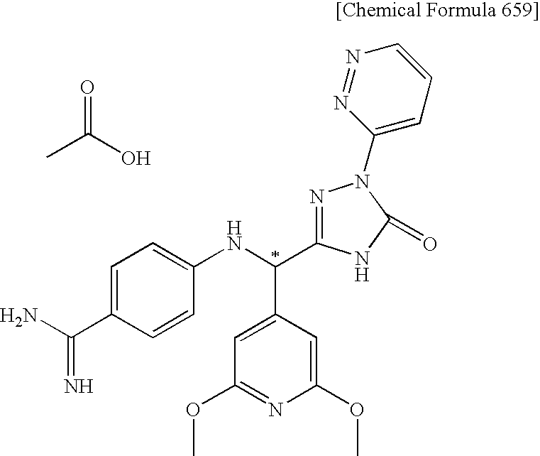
C1=C(C(N)=N)C=CC(NC(C2=CC(OC)=NC(OC)=C2)C2=NN(C3=CC=CN=N3)C(=O)N2)=C1.O=C(O)C
